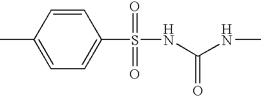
CC1=CC=C(S(NC(NC)=O)(=O)=O)C=C1
